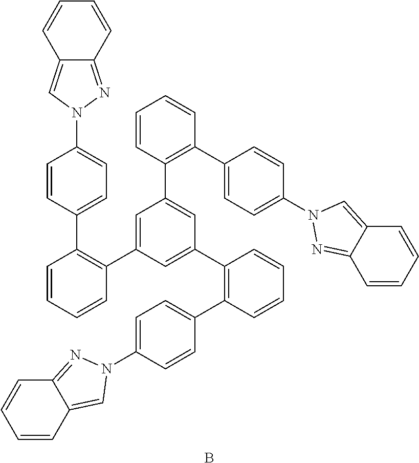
C1=CC=CC(C2=CC(C3=C(C4=CC=C(N5C=C6C=CC=CC6=N5)C=C4)C=CC=C3)=CC(C3=C(C4=CC=C(N5C=C6C=CC=CC6=N5)C=C4)C=CC=C3)=C2)=C1C1=CC=C(N2C=C3C(=N2)C=CC=C3)C=C1.B
